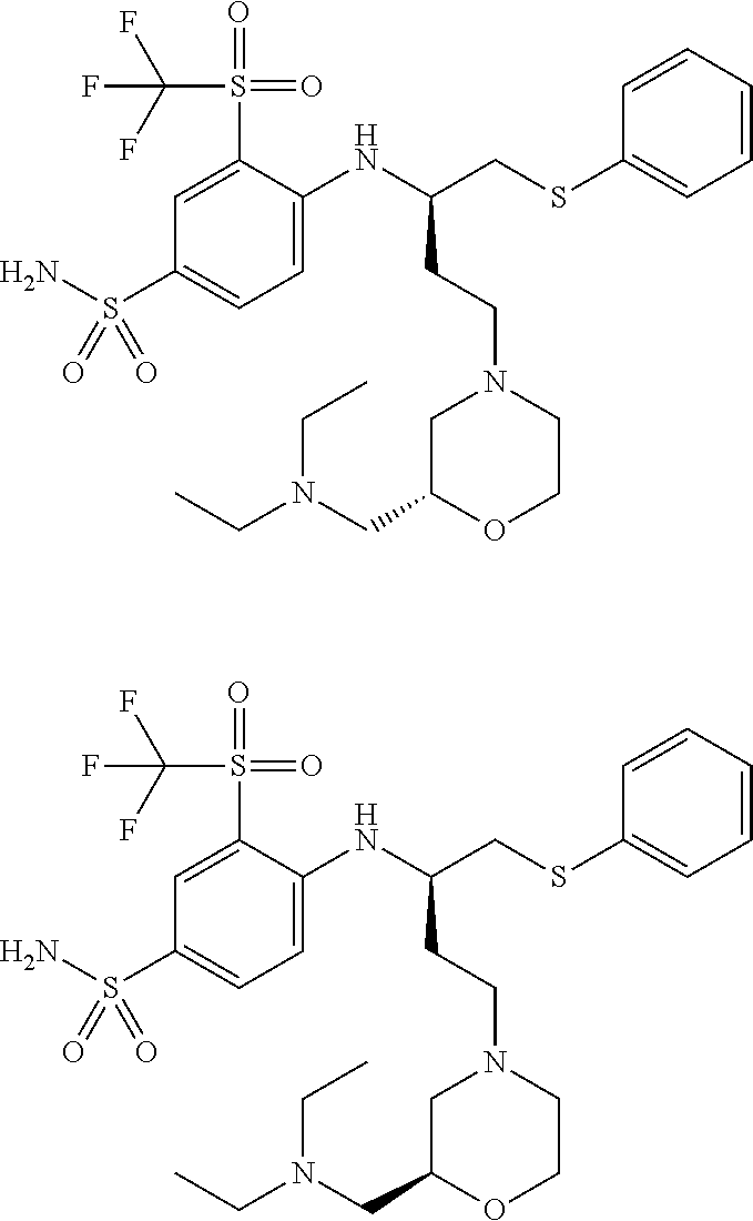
C1C(CN(CC)CC)OCCN1CCC(CSC1=CC=CC=C1)NC1=CC=C(S(=O)(N)=O)C=C1S(=O)(=O)C(F)(F)F.C1C(CN(CC)CC)OCCN1CCC(CSC1=CC=CC=C1)NC1=CC=C(S(=O)(N)=O)C=C1S(=O)(=O)C(F)(F)F
